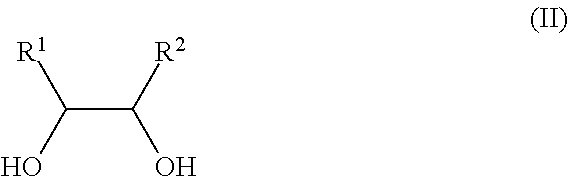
C(C(O)[R2])([R1])O
